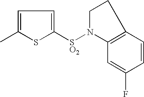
C1=C(C)SC([SO2]N2C3=C(CC2)C=CC(F)=C3)=C1
